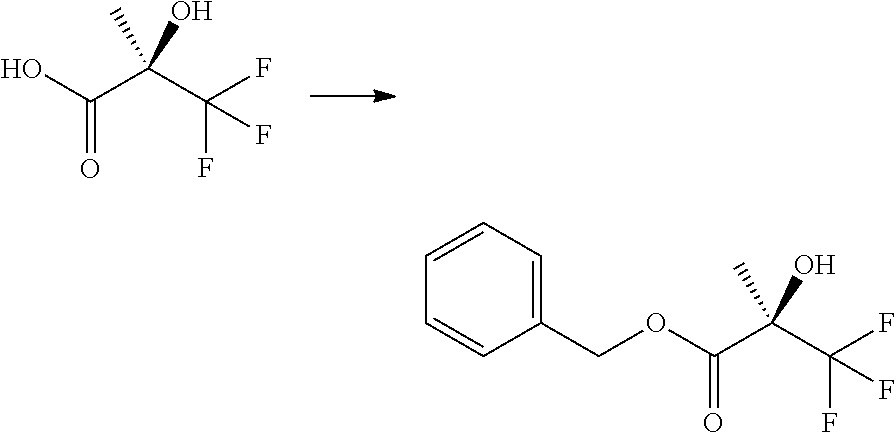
OC(C(C(F)(F)F)(C)O)=O.O(C(C(C(F)(F)F)(C)O)=O)CC1=CC=CC=C1
